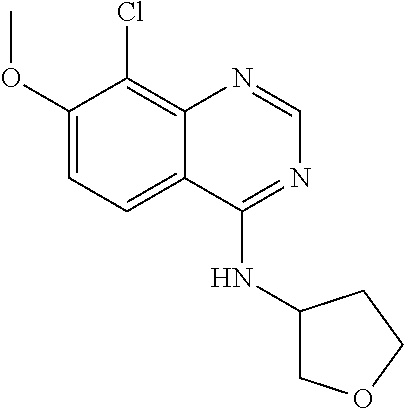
C1(OC)=CC=C2C(=C1Cl)N=CN=C2NC1COCC1
